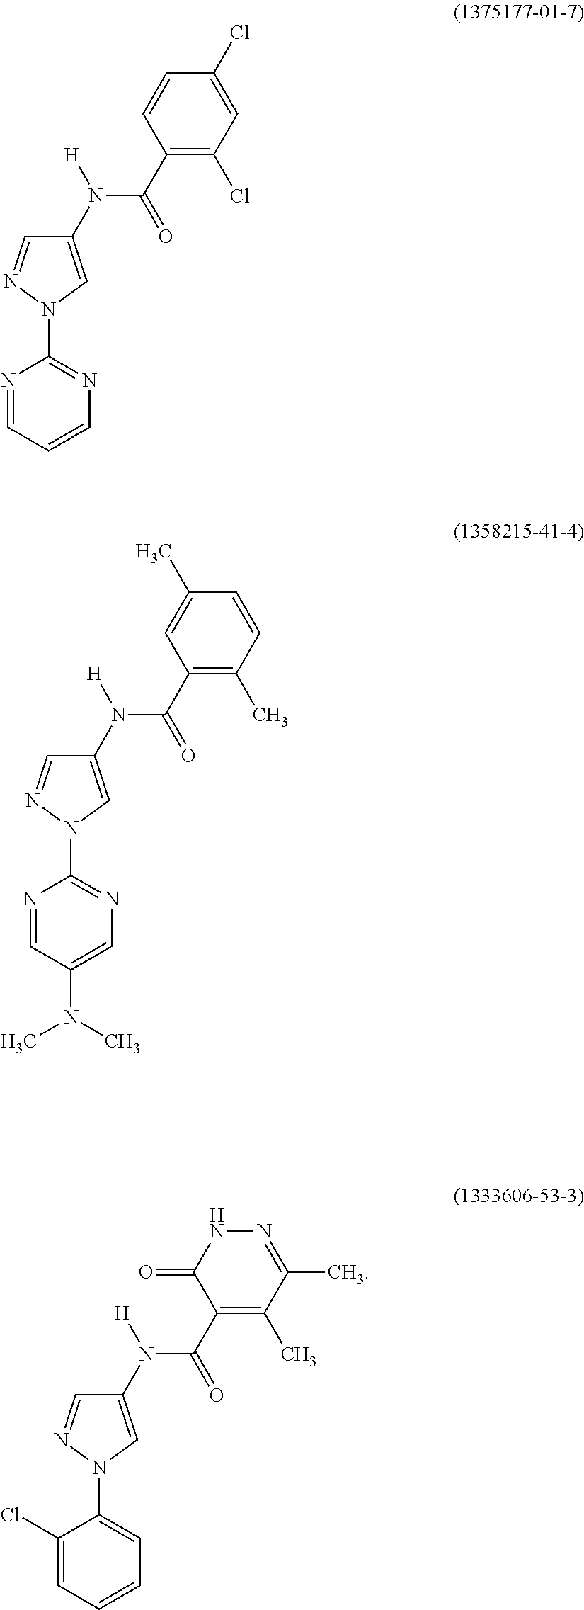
C1(N(C(C2=C(Cl)C=C(Cl)C=C2)=O)[H])=CN(C2=NC=CC=N2)N=C1.C1(N(C(C2=C(C)C=CC(C)=C2)=O)[H])=CN(C2=NC=C(N(C)C)C=N2)N=C1.C1(N(C(C2=C(C)C(C)=NNC2=O)=O)[H])=CN(C2=CC=CC=C2Cl)N=C1
